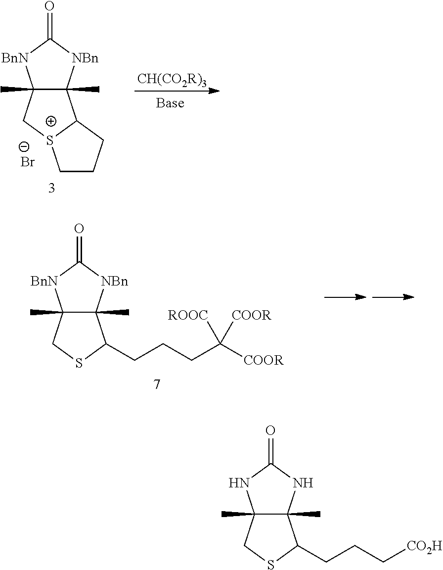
C12(C)C(C)([NBn]C(=O)[BnN]1)C1[S+](C2)CCC1.[Br-].[CH(CO2R)3].C12(C)C(C)(NC(=O)N1)C(CCC[CO2H])SC2.C12(C)C(C)([NBn]C(=O)[BnN]1)C(CCCC([COOR])([COOR])[ROOC])SC2
